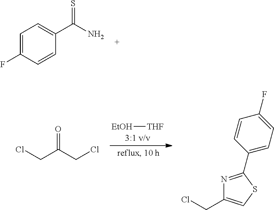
C1=C(F)C=CC(C(N)=S)=C1.O=C(CCl)CCl.C1(C2=NC(CCl)=CS2)=CC=C(F)C=C1.[EtOH][THF]
